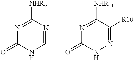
N1=C([NHR9])N=CNC1=O.N1=C([NHR11])C([R10])=NNC1=O
